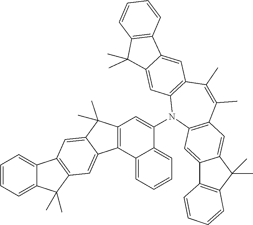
C12=CC=CC=C1C(C)(C)C1=C2C=C2C(C)(C)C3=C(C2=C1)C1=CC=CC=C1C(N1C2=C(C(C)=C(C)C4=C1C=C1C(=C4)C4=C(C1(C)C)C=CC=C4)C=C1C(=C2)C2=C(C1(C)C)C=CC=C2)=C3
